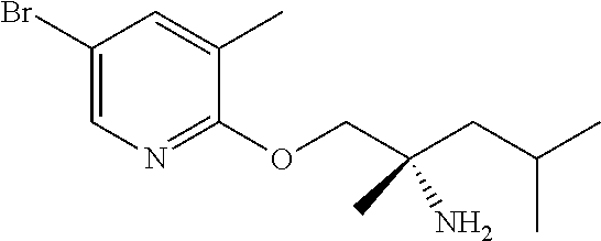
C1(Br)=CN=C(OCC(CC(C)C)(C)N)C(C)=C1
